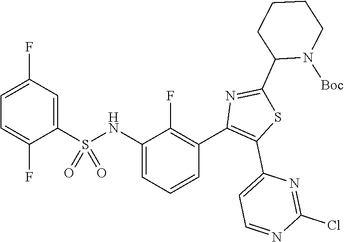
C1=C(F)C=C(S(NC2=CC=CC(C3=C(C4=CC=NC(Cl)=N4)SC(C4N([Boc])CCCC4)=N3)=C2F)(=O)=O)C(F)=C1
